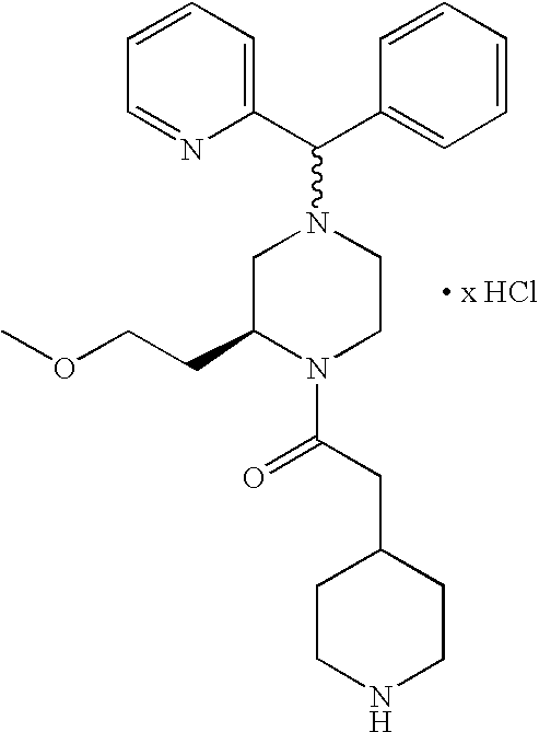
C(C1=CC=CC=C1)(N1CC(CCOC)N(C(CC2CCNCC2)=O)CC1)C1=CC=CC=N1.[ x HCl]
